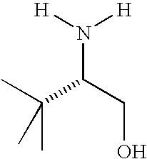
C(C)(C(CO)N([H])[H])(C)C
